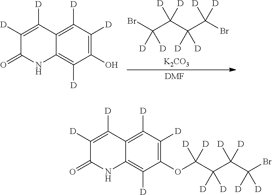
BrC(C(C(C(Br)([D])[D])([D])[D])([D])[D])([D])[D].[K2CO3].[DMF].C1([D])=C([D])C2=C([D])C([D])=C(O)C([D])=C2NC1=O.C1([D])=C([D])C2=C([D])C([D])=C(OC(C(C(C(Br)([D])[D])([D])[D])([D])[D])([D])[D])C([D])=C2NC1=O
